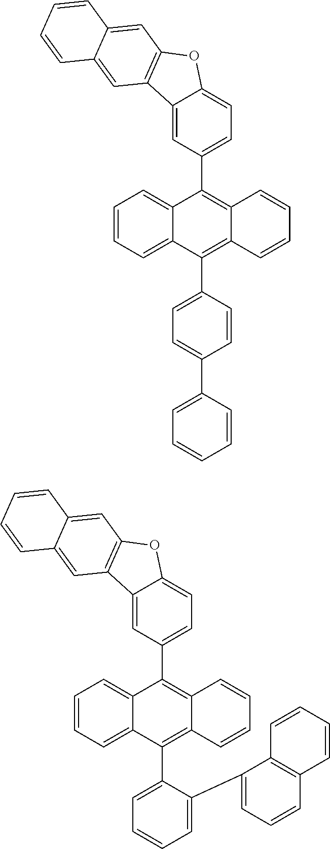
C1=CC=C2C(=C1)C(C1=CC=C3C(=C1)C1=C(O3)C=C3C(=C1)C=CC=C3)=C1C(=C2C2=CC=C(C3=CC=CC=C3)C=C2)C=CC=C1.C1=CC=C2C(=C1)C(C1=CC=C3C(=C1)C1=C(O3)C=C3C(=C1)C=CC=C3)=C1C(=C2C2=CC=CC=C2C2=CC=CC3=C2C=CC=C3)C=CC=C1
